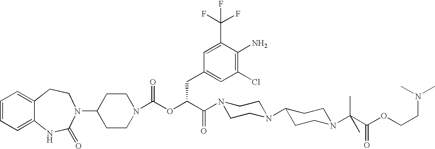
C12=CC=CC=C1NC(=O)N(C1CCN(C(OC(C(=O)N3CCN(C4CCN(C(C(OCCN(C)C)=O)(C)C)CC4)CC3)CC3=CC(Cl)=C(N)C(C(F)(F)F)=C3)=O)CC1)CC2
